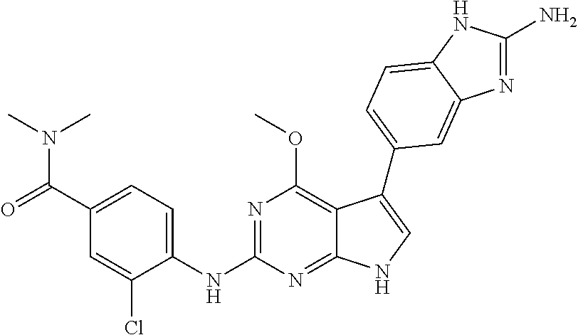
C1(C(=O)N(C)C)=CC=C(NC2=NC(OC)=C3C(=N2)NC=C3C2=CC=C3NC(N)=NC3=C2)C(Cl)=C1
